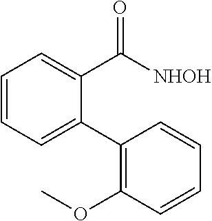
C1=CC=C(C2=C(OC)C=CC=C2)C(C([NHOH])=O)=C1
